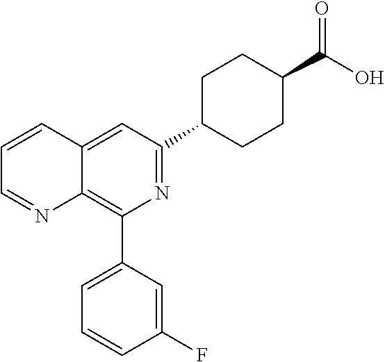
N1=C(C2CCC(C(O)=O)CC2)C=C2C(=C1C1=CC=CC(F)=C1)N=CC=C2
